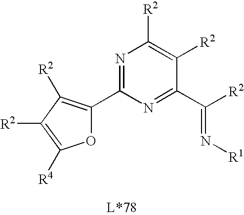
N1=C(C2=C([R2])C([R2])=C([R4])O2)N=C(C([R2])=N[R1])C([R2])=C1[R2]
